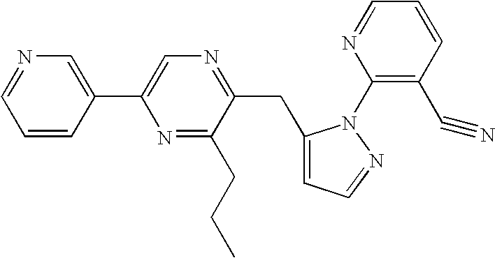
N1=CC=CC(C2=CN=C(CC3=CC=NN3C3=C(C#N)C=CC=N3)C(CCC)=N2)=C1
